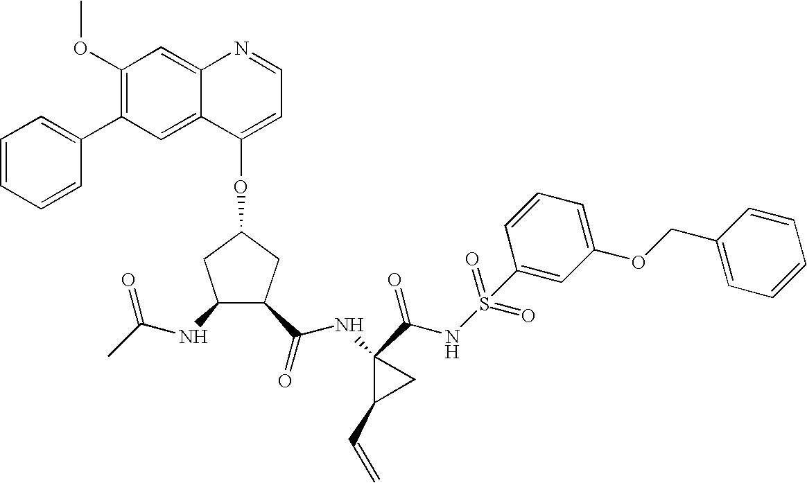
C1(OC)=C(C2=CC=CC=C2)C=C2C(=C1)N=CC=C2OC1CC(NC(C)=O)C(C(NC2(C(NS(C3=CC(OCC4=CC=CC=C4)=CC=C3)(=O)=O)=O)C(C=C)C2)=O)C1
